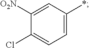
C1(Cl)=CC=C(*)C=C1[O2N]
